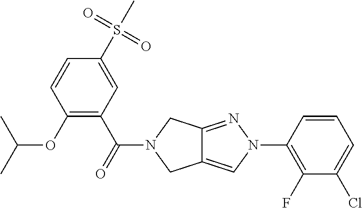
C1(S(=O)(=O)C)=CC(C(=O)N2CC3=CN(C4=C(F)C(Cl)=CC=C4)N=C3C2)=C(OC(C)C)C=C1
